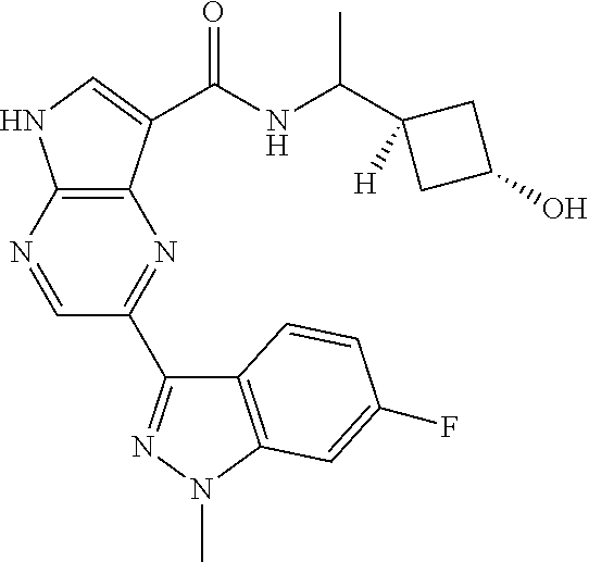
C1(C2=NN(C)C3=C2C=CC(F)=C3)=NC2=C(NC=C2C(NC(C2([H])CC(O)C2)C)=O)N=C1
